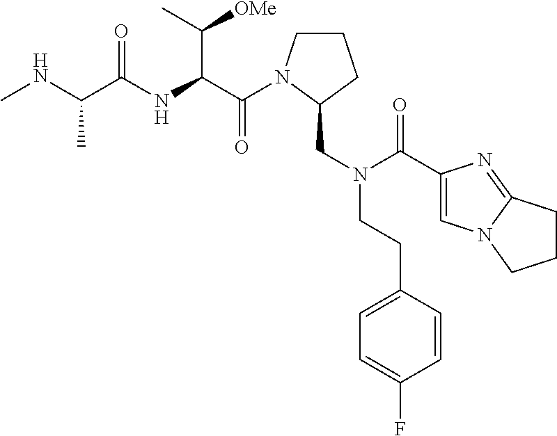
C(=O)(C(C([OMe])C)NC(=O)C(C)NC)N1CCCC1CN(CCC1=CC=C(F)C=C1)C(=O)C1=CN2C(=N1)CCC2
